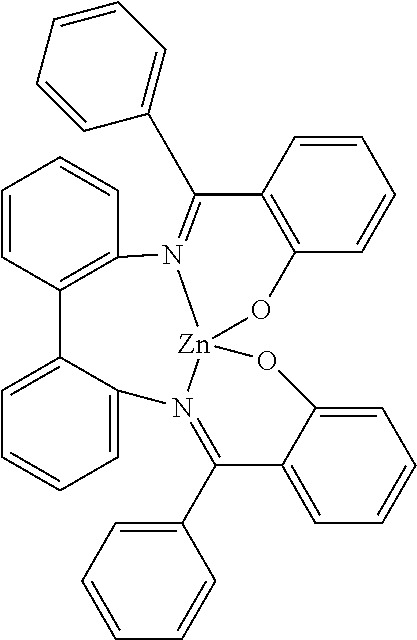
C1=CC2=C(C=C1)N1=C(C3=CC=CC=C3)C3=C(O[Zn]14N(=C(C1=CC=CC=C1)C1=CC=CC=C1O4)C1=CC=CC=C21)C=CC=C3
